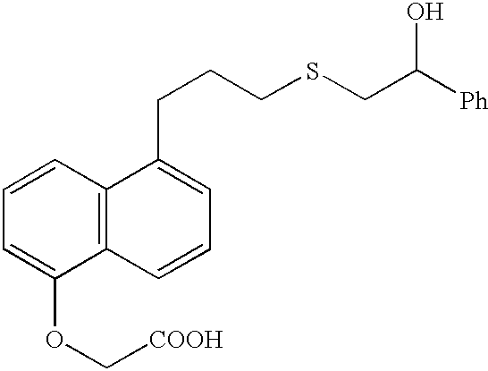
C1=CC2=C(C(OC[COOH])=C1)C=CC=C2CCCSCC([Ph])O
